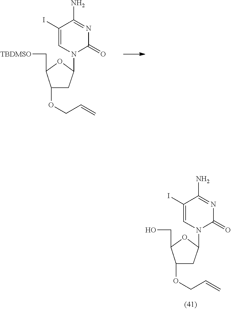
N1(C2CC(OCC=C)C(CO)O2)C=C(I)C(N)=NC1=O.N1(C2CC(OCC=C)C(C[TBDMSO])O2)C=C(I)C(N)=NC1=O
